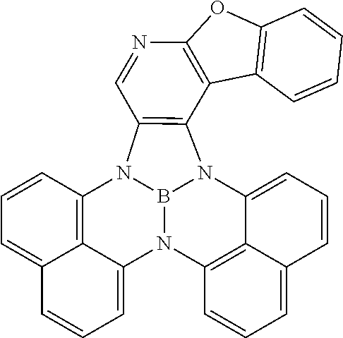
B12N3C4=CC=CC5=CC=CC(=C54)N1C1=C(C4=C(N=C1)OC1=C4C=CC=C1)N2C1=CC=CC2=CC=CC3=C12
